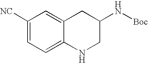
C1([NC])=CC=C2C(=C1)CC(N[Boc])CN2
